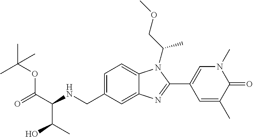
O=C(C(NCC1=CC=C2C(=C1)N=C(C1=CN(C)C(=O)C(C)=C1)N2C(COC)C)C(C)O)OC(C)(C)C
